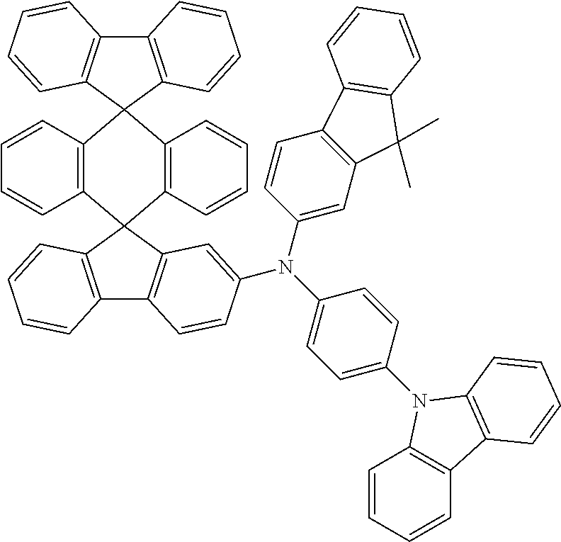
C12=C(C=CC=C1)C1(C3=C(C=CC=C3)C23C2=C(C4=C3C=CC=C4)C=CC=C2)C2=C(C3=C1C=CC=C3)C=CC(N(C1=CC=C(N3C4=C(C=CC=C4)C4=C3C=CC=C4)C=C1)C1=CC3=C(C=C1)C1=C(C3(C)C)C=CC=C1)=C2
